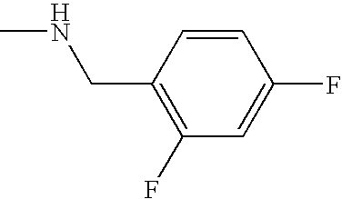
C1(CNC)=C(F)C=C(F)C=C1
